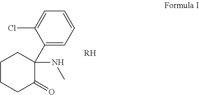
C1CCCC(=O)C1(C1=CC=CC=C1Cl)NC.[RH]
